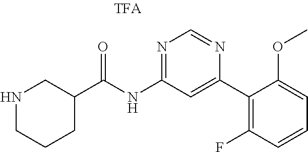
N1CCCC(C(NC2=NC=NC(C3=C(F)C=CC=C3OC)=C2)=O)C1
